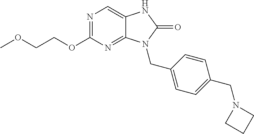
N1=C(OCCOC)N=C2C(=C1)NC(=O)N2CC1=CC=C(CN2CCC2)C=C1
